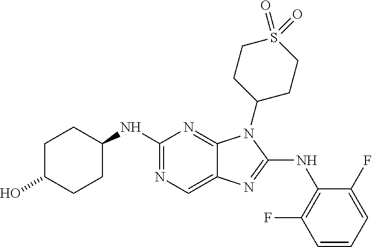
N1=C(NC2=C(F)C=CC=C2F)N(C2CCS(=O)(=O)CC2)C2=NC(NC3CCC(O)CC3)=NC=C12
